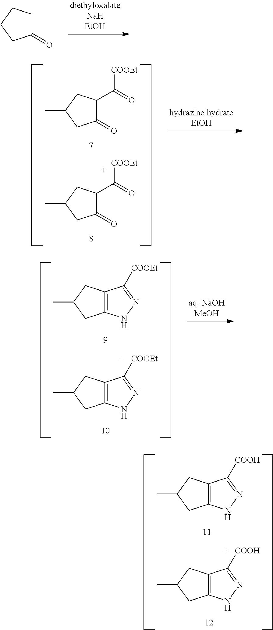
C12=C(CC(C)C1)C([COOH])=NN2.C12=C(CC(C)C1)C([COOH])=NN2.C1(=O)CCCC1.C1(=O)C(C(=O)[COOEt])CC(C)C1.C1(=O)C(C(=O)[COOEt])CC(C)C1.C12=C(CC(C)C1)C([COOEt])=NN2.C12=C(CC(C)C1)C([COOEt])=NN2
